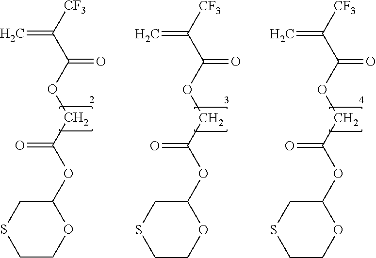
[CF3]C(C(OCC(OC1CSCCO1)=O)=O)=C.[CF3]C(C(OCC(OC1CSCCO1)=O)=O)=C.[CF3]C(C(OCC(OC1CSCCO1)=O)=O)=C
